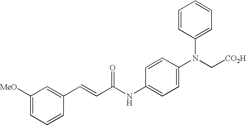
C(C(NC1=CC=C(N(C[CO2H])C2=CC=CC=C2)C=C1)=O)=CC1=CC([MeO])=CC=C1
